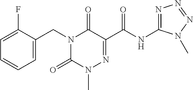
C1=CC=C(CN2C(=O)N(C)N=C(C(NC3=NN=NN3C)=O)C2=O)C(F)=C1
